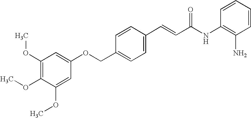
C1(OCC2=CC=C(C=CC(NC3=C(N)C=CC=C3)=O)C=C2)=CC(OC)=C(OC)C(OC)=C1
